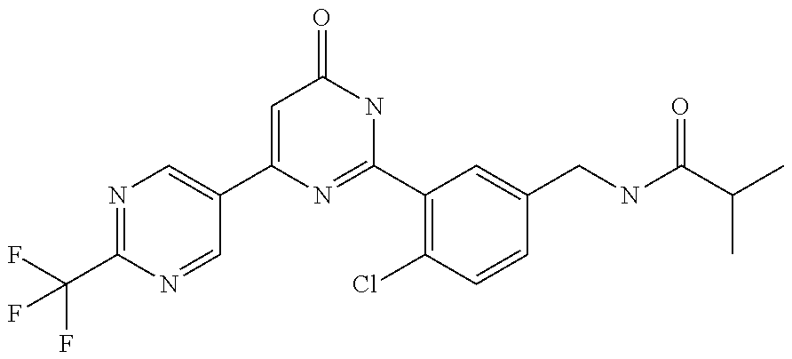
C1(C2=CN=C(C(F)(F)F)N=C2)=CC(=O)NC(C2=C(Cl)C=CC(CNC(C(C)C)=O)=C2)=N1
